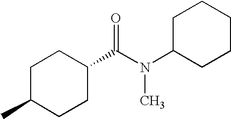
C1C(C)CCC(C(N(C2CCCCC2)C)=O)C1
